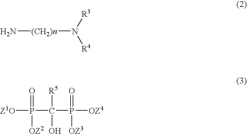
N[(CH2)n]N([R3])[R4].P([Z1O])(=O)([OZ2])C([R5])(O)P(=O)([OZ3])[OZ4]
